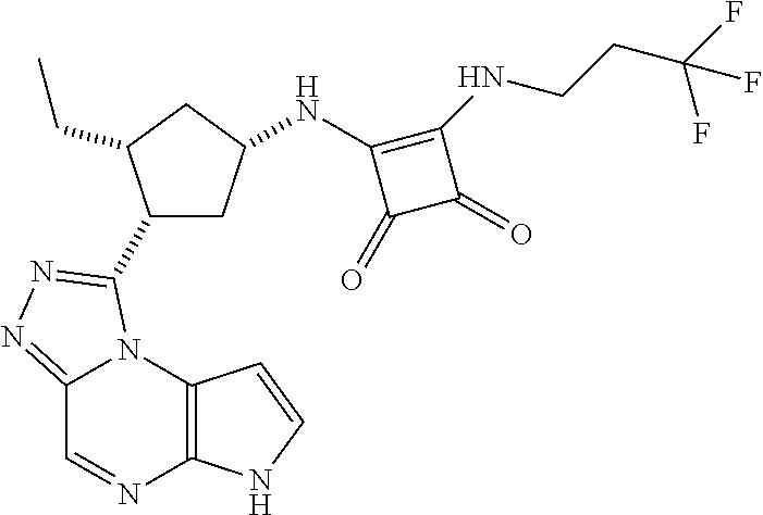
C12=NN=C(C3CC(NC4=C(NCCC(F)(F)F)C(=O)C4=O)CC3CC)N1C1=C(N=C2)NC=C1
